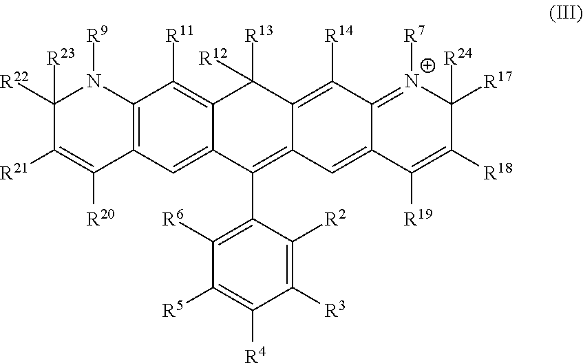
C12=C(C=C3C(=C1[R11])C([R12])([R13])C1=C([R14])C4=N([R7])C([R17])([R24])C([R18])=C([R19])C4=CC1=C3C1=C([R6])C([R5])=C([R4])C([R3])=C1[R2])C([R20])=C([R21])C([R22])([R23])N2[R9]
